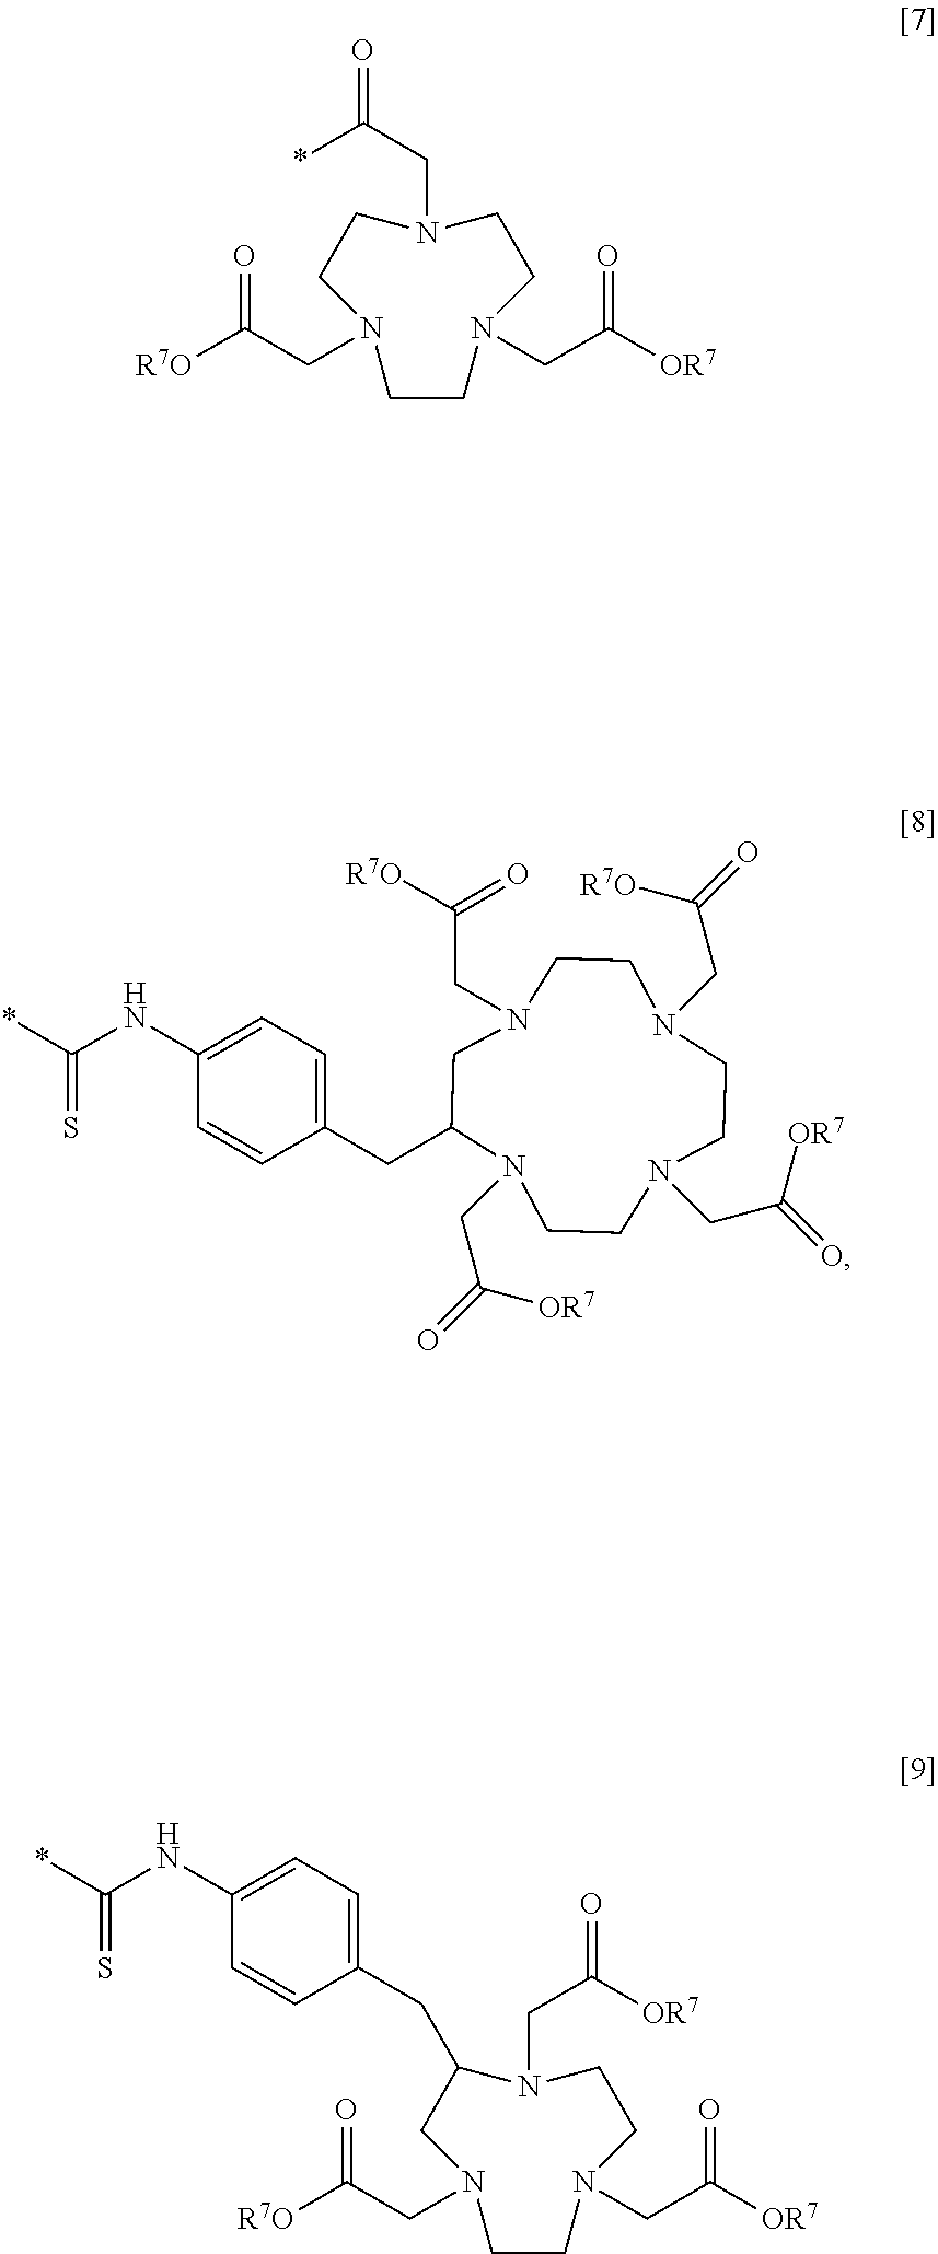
C1CN(CC([OR7])=O)CCN(CC(*)=O)CCN1CC([R7O])=O.C(N1CCN(CC([OR7])=O)C(CC2=CC=C(NC(*)=S)C=C2)CN(CC([R7O])=O)CCN(CC(=O)[R7O])CC1)C(=O)[OR7].C1CN(CC([OR7])=O)CCN(CC([OR7])=O)C(CC2=CC=C(NC(*)=S)C=C2)CN1CC([R7O])=O
